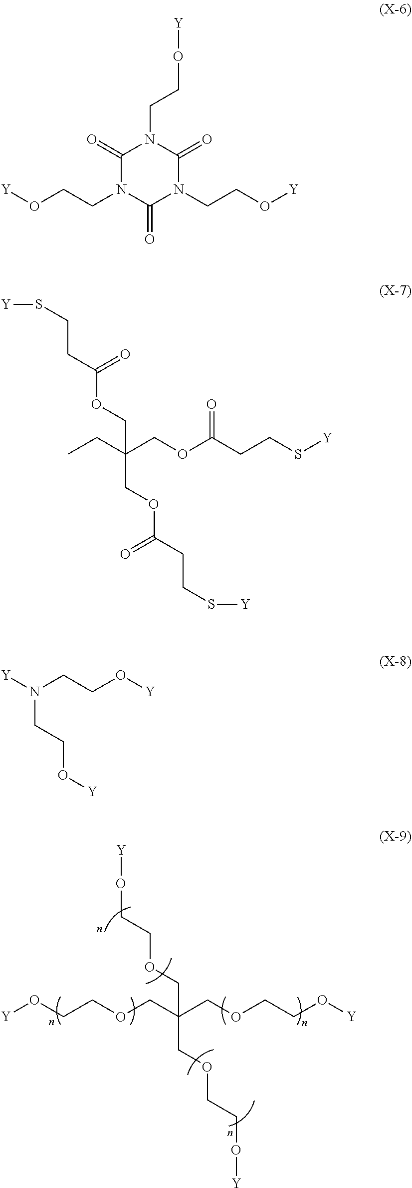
O(CCOCC(COCCO[Y])(COCCO[Y])COCCO[Y])[Y].C1(=O)N(CCO[Y])C(=O)N(CCO[Y])C(=O)N1CCO[Y].S(CCC(OCC(COC(CCS[Y])=O)(CC)COC(CCS[Y])=O)=O)[Y].[Y]N(CCO[Y])CCO[Y]
